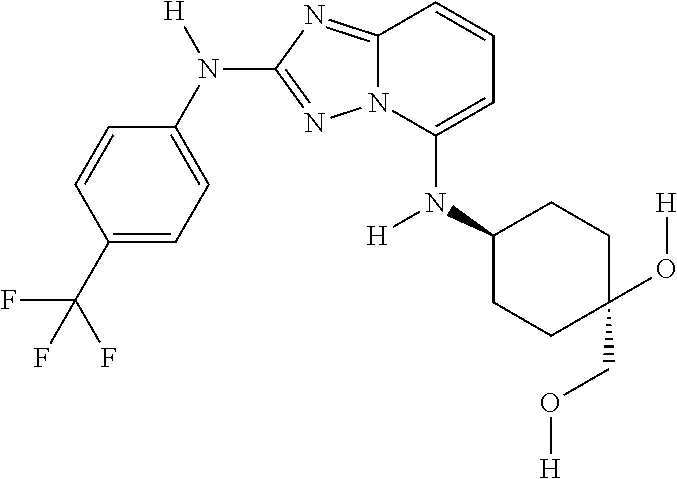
N(C1=CC=CC2=NC(N(C3=CC=C(C(F)(F)F)C=C3)[H])=NN12)(C1CCC(CO[H])(O[H])CC1)[H]
